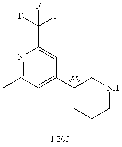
N1=C(C)C=C(C2CCCNC2)C=C1C(F)(F)F
